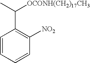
C1=CC=CC([NO2])=C1C(C)[OCONH(CH2)17CH3]
